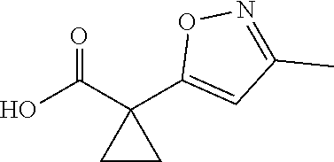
OC(C1(C2=CC(C)=NO2)CC1)=O
